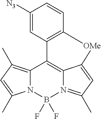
C12=C(C)C=C(C)N1B(F)(F)N1=C(C)C=C3C1=C2C1=C([OMe]3)C=CC([N3])=C1
